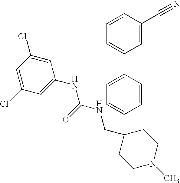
C1=CC(C2=CC=CC(C#N)=C2)=CC=C1C1(CNC(NC2=CC(Cl)=CC(Cl)=C2)=O)CCN(C)CC1
